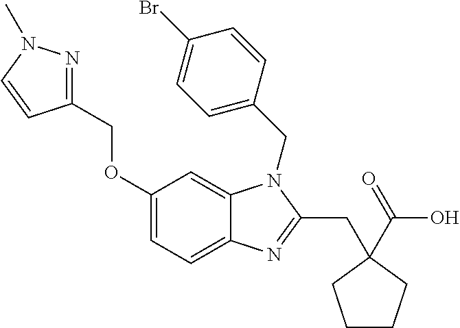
C1=C(OCC2=NN(C)C=C2)C=C2C(=C1)N=C(CC1(C(O)=O)CCCC1)N2CC1=CC=C(Br)C=C1
